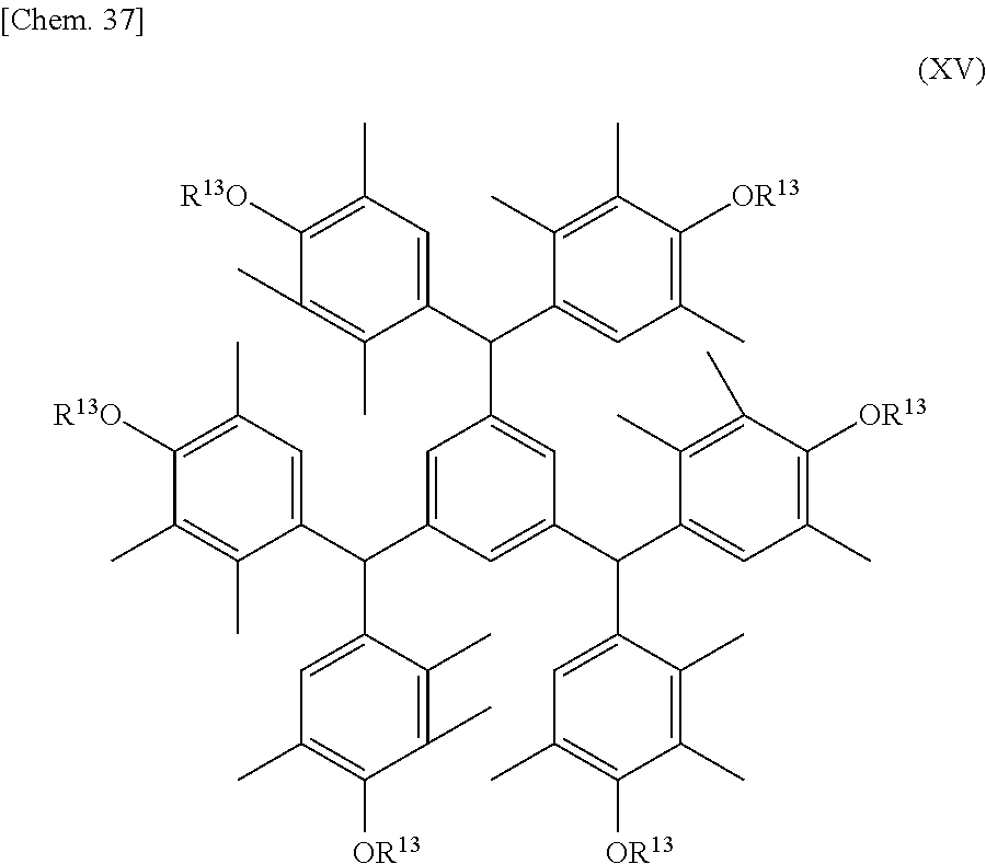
C1=C(C(C2=CC(C)=C([R13O])C(C)=C2C)C2=CC(C)=C([OR13])C(C)=C2C)C=C(C(C2=CC(C)=C([OR13])C(C)=C2C)C2=CC(C)=C([OR13])C(C)=C2C)C=C1C(C1=CC(C)=C([R13O])C(C)=C1C)C1=CC(C)=C([OR13])C(C)=C1C
